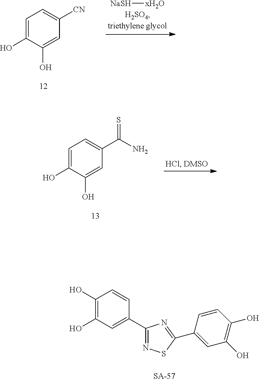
C1(O)=C(O)C=C(C2=NSC(C3=CC(O)=C(O)C=C3)=N2)C=C1.C1=C(O)C(O)=CC(C(N)=S)=C1.C1=C(O)C(O)=CC([CN])=C1.[NaSH][xH2O]
